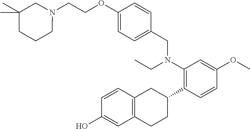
C12=C(C=CC(O)=C1)CC(C1=C(N(CC)CC3=CC=C(OCCN4CC(C)(C)CCC4)C=C3)C=C(OC)C=C1)CC2
